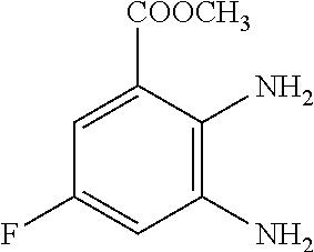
C1=C([COOCH3])C(N)=C(N)C=C1F
